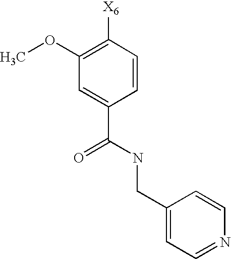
C1(OC)=C([X6])C=CC(C(NCC2=CC=NC=C2)=O)=C1
